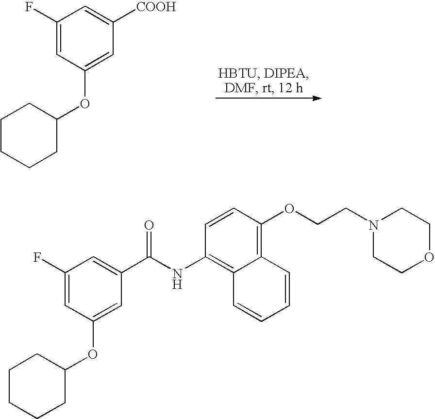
C1(F)=CC(OC2CCCCC2)=CC([COOH])=C1.C1(F)=CC(OC2CCCCC2)=CC(C(NC2=C3C(=C(OCCN4CCOCC4)C=C2)C=CC=C3)=O)=C1
